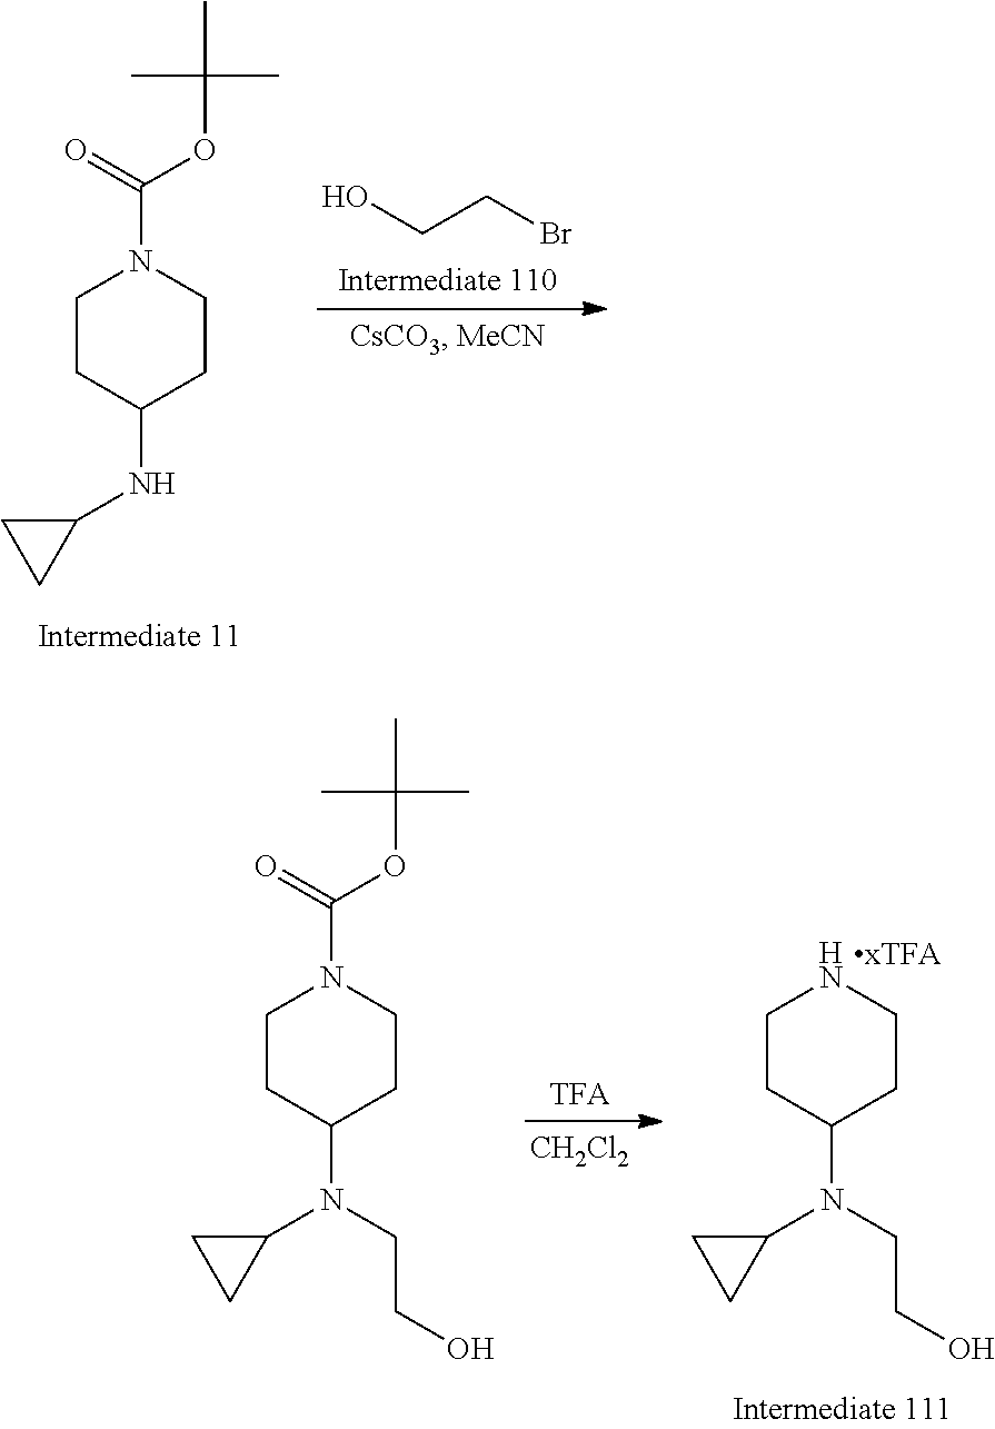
OCCBr.C1CC(NC2CC2)CCN1C(OC(C)(C)C)=O.C1CC(N(C2CC2)CCO)CCN1C(OC(C)(C)C)=O.C1CC(N(C2CC2)CCO)CCN1.[xTFA].[TFA].[CH2Cl2]
